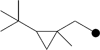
C1(CC)(C)C(C(C)(C)C)C1
